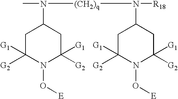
C1C([G2])([G1])N(O[E])C([G2])([G1])CC1N(C)[(CH2)q]N([R18])C1CC([G2])([G1])N(O[E])C([G2])([G1])C1
